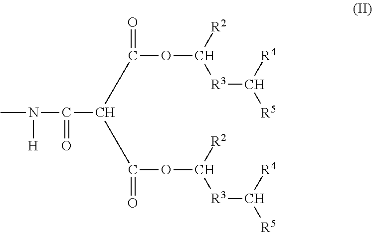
CN(C(=O)C(C(OC([R2])[R3]C([R5])[R4])=O)C(=O)OC([R2])[R3]C([R4])[R5])[H]
